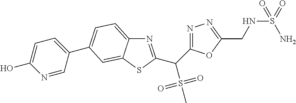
N1=C(C(S(C)(=O)=O)C2=NN=C(CNS(=O)(N)=O)O2)SC2=CC(C3=CC=C(O)N=C3)=CC=C12
